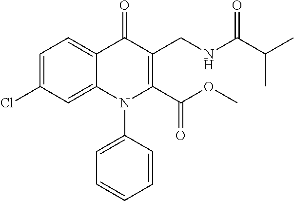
C1=C(Cl)C=C2C(=C1)C(=O)C(CNC(C(C)C)=O)=C(C(OC)=O)N2C1=CC=CC=C1
